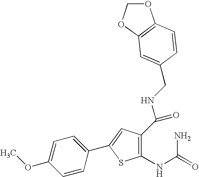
C1=C(OC)C=CC(C2=CC(C(NCC3=CC4=C(C=C3)OCO4)=O)=C(NC(N)=O)S2)=C1
